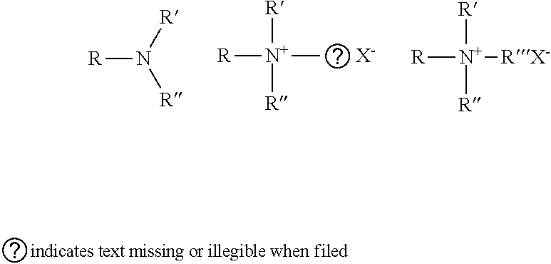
[R][N+]([R])([R])C.[X-].[R]N([R])[R].[R][N+]([R])([R])[RX-]
